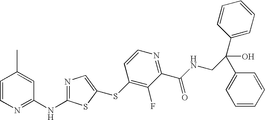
C1=CN=C(NC2=NC=C(SC3=C(F)C(C(NCC(C4=CC=CC=C4)(O)C4=CC=CC=C4)=O)=NC=C3)S2)C=C1C
